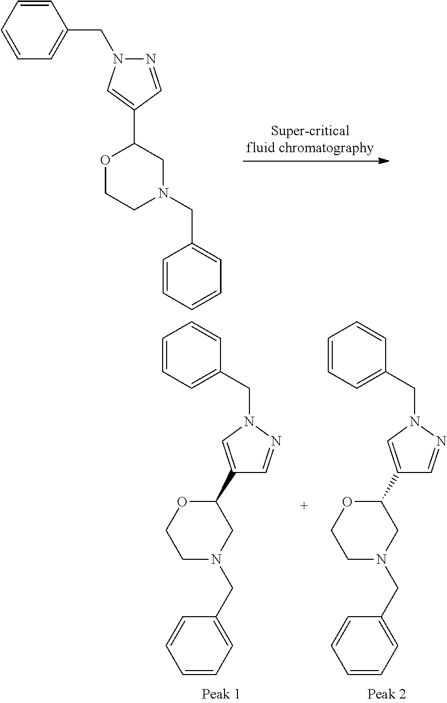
C1(CN2N=CC(C3OCCN(CC4=CC=CC=C4)C3)=C2)=CC=CC=C1.C1=C(CN2CC(C3=CN(CC4=CC=CC=C4)N=C3)OCC2)C=CC=C1.C1=C(CN2CC(C3=CN(CC4=CC=CC=C4)N=C3)OCC2)C=CC=C1
